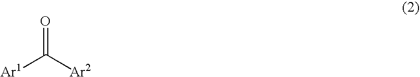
[Ar1]C([Ar2])=O
